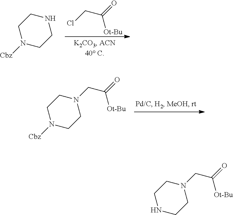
N1([Cbz])CCNCC1.C(C(=O)[Ot-Bu])Cl.N1([Cbz])CCN(CC(=O)[Ot-Bu])CC1.N1CCN(CC(=O)[Ot-Bu])CC1
